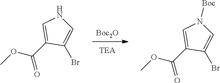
[Boc2O].COC(C1=CNC=C1Br)=O.COC(C1=CN([Boc])C=C1Br)=O
